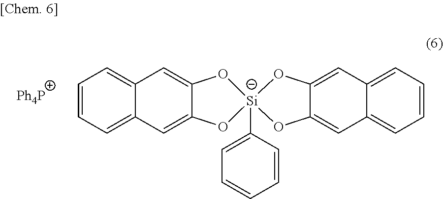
[Ph4P].C1=CC([Si]23(OC4=CC5=CC=CC=C5C=C4O2)OC2=CC4=CC=CC=C4C=C2O3)=CC=C1
